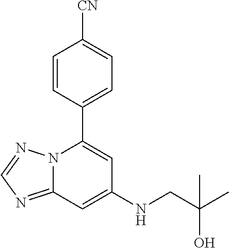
C12=NC=NN1C(C1=CC=C([CN])C=C1)=CC(NCC(C)(O)C)=C2
